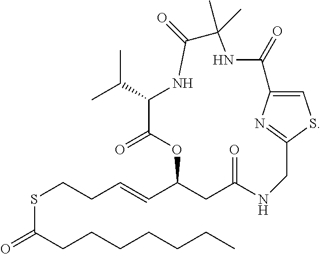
C1=C2N=C(S1)CNC(=O)CC(C=CCCSC(CCCCCCC)=O)OC(=O)C(C(C)C)NC(=O)C(C)(C)NC2=O
